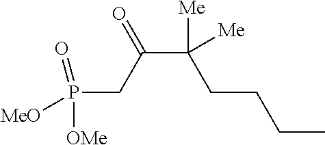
P(CC(C(CCCC)([Me])[Me])=O)([OMe])([MeO])=O
